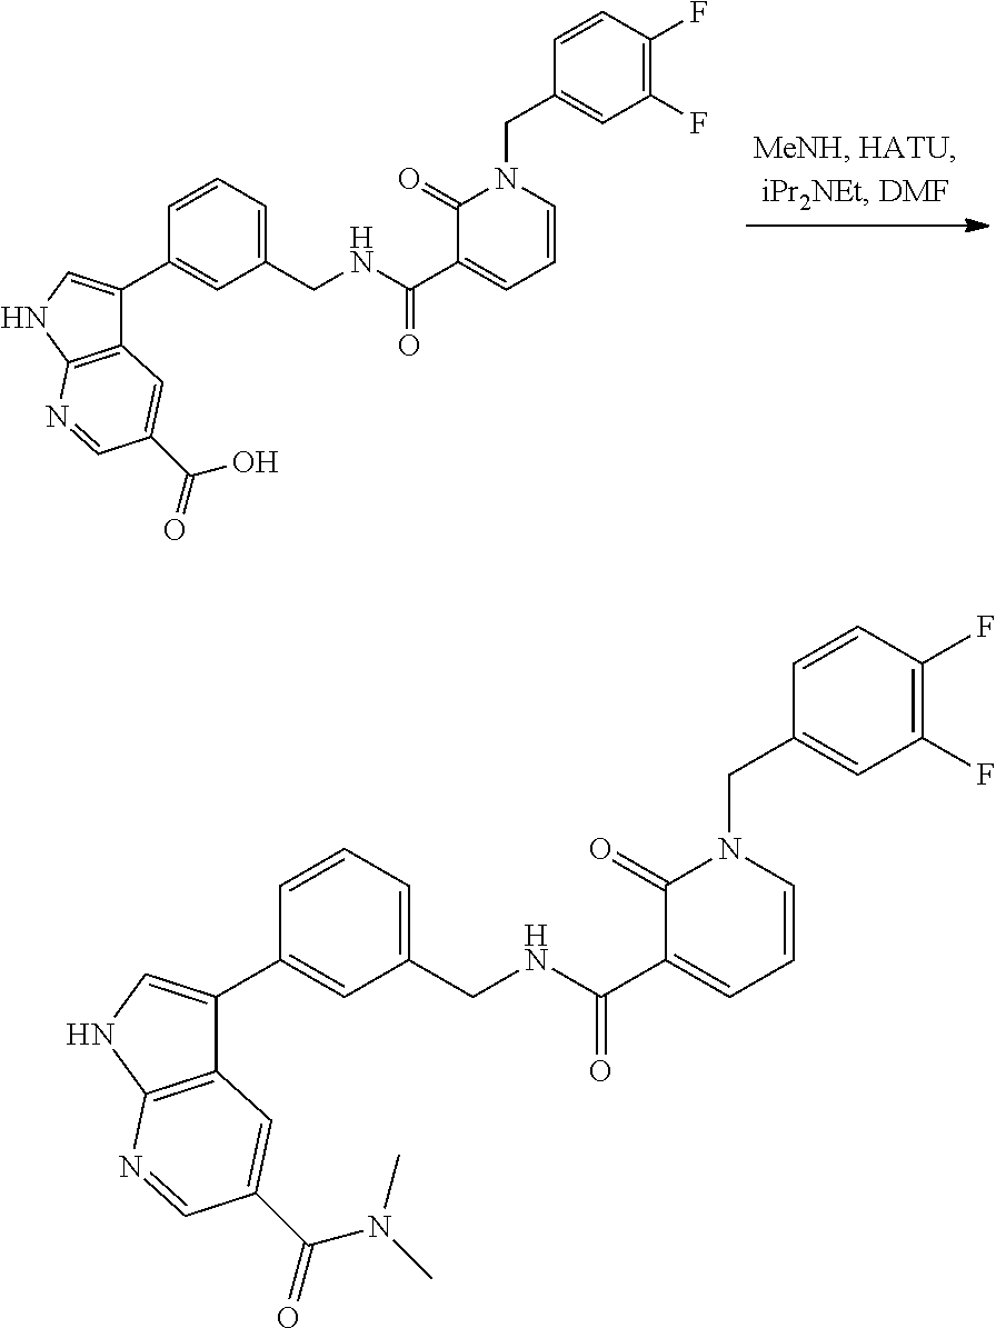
C1(CNC(C2=CC=CN(CC3=CC(F)=C(F)C=C3)C2=O)=O)=CC=CC(C2=CNC3=C2C=C(C(=O)N(C)C)C=N3)=C1.C1(CNC(C2=CC=CN(CC3=CC(F)=C(F)C=C3)C2=O)=O)=CC=CC(C2=CNC3=C2C=C(C(=O)O)C=N3)=C1
